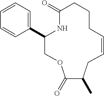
C1=CC=C(C2COC(=O)C(C)CC=CCCCC(=O)N2)C=C1
